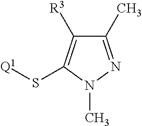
C1(C)=NN(C)C(S[Q1])=C1[R3]
